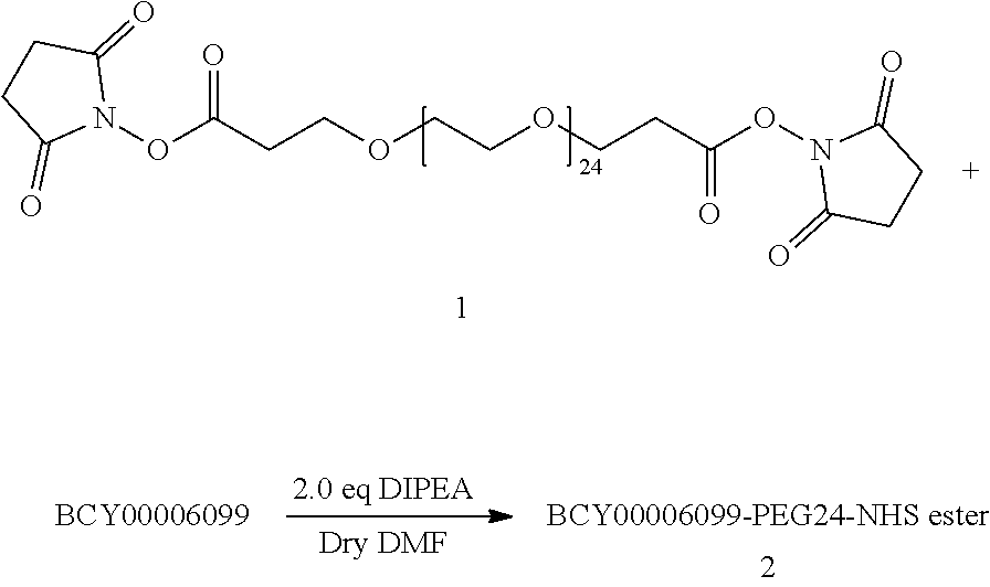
N1(OC(CCOCCOCCC(ON2C(=O)CCC2=O)=O)=O)C(=O)CCC1=O
